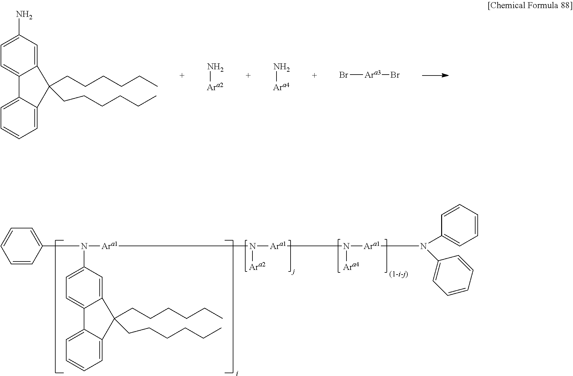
C1=CC(N(C2=CC=C3C(=C2)C(CCCCCC)(CCCCCC)C2=CC=CC=C32)[Ara1]N([Ara1]N([Ara1]N(C2=CC=CC=C2)C2=CC=CC=C2)[Ara4])[Ara2])=CC=C1.C12=CC(N)=CC=C1C1=CC=CC=C1C2(CCCCCC)CCCCCC.N[Ara2].Br[Ara3]Br.N[Ara4]
